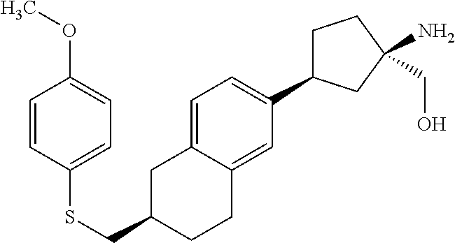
S(CC1CC2=CC=C(C3CCC(N)(CO)C3)C=C2CC1)C1=CC=C(OC)C=C1
